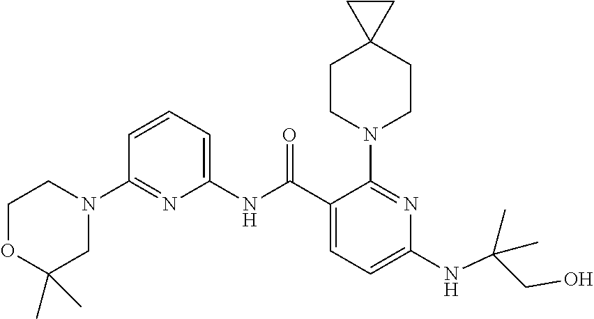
C1(NC(C2=CC=C(NC(CO)(C)C)N=C2N2CCC3(CC2)CC3)=O)=CC=CC(N2CCOC(C)(C)C2)=N1
